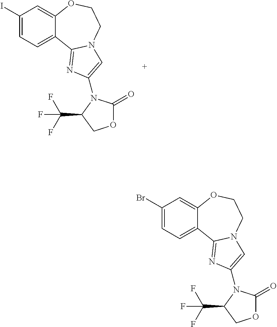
C1(I)=CC=C2C(=C1)OCCN1C2=NC(N2C(=O)OCC2C(F)(F)F)=C1.C1(Br)=CC=C2C(=C1)OCCN1C2=NC(N2C(=O)OCC2C(F)(F)F)=C1
